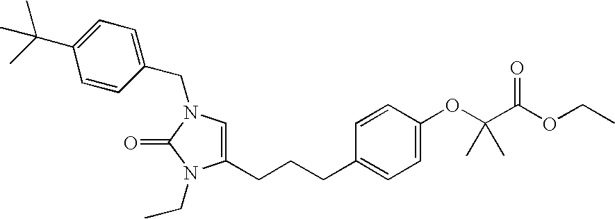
C1(CCCC2=CC=C(OC(C(OCC)=O)(C)C)C=C2)=CN(CC2=CC=C(C(C)(C)C)C=C2)C(=O)N1CC
